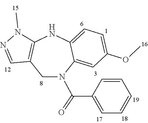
C1N(C(=O)C2=CC=CC=C2)C2=CC(OC)=CC=C2NC2=C1C=NN2C
